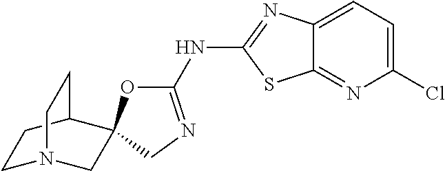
C1N2CC3(C(C1)CC2)OC(NC1=NC2=CC=C(Cl)N=C2S1)=NC3
